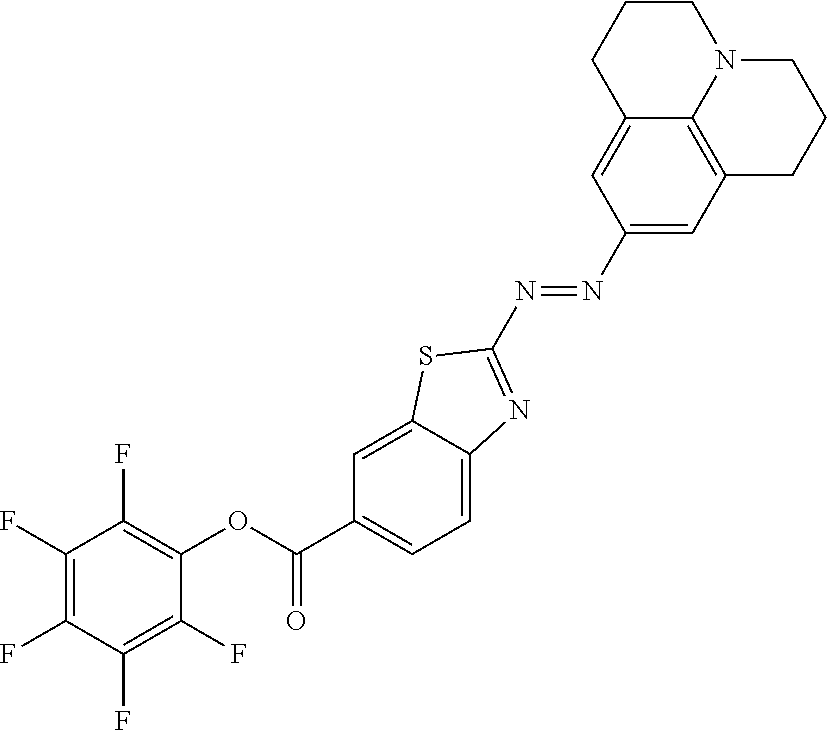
C1(N=NC2=NC3=CC=C(C(OC4=C(F)C(F)=C(F)C(F)=C4F)=O)C=C3S2)=CC2=C3C(=C1)CCCN3CCC2
